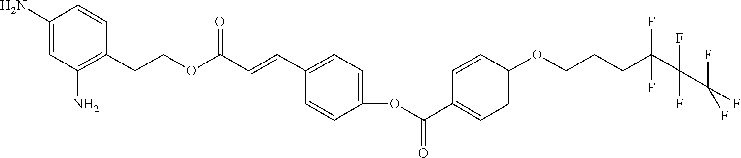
C1(N)=CC(N)=C(CCOC(C=CC2=CC=C(OC(=O)C3=CC=C(OCCCC(C(F)(F)C(F)(F)F)(F)F)C=C3)C=C2)=O)C=C1
